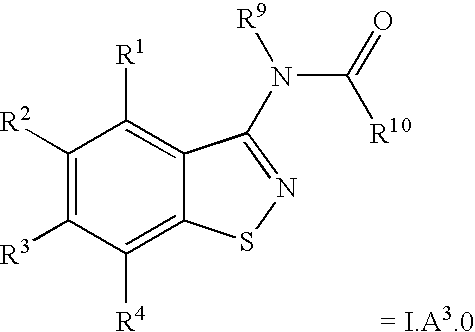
C1([R2])=C([R3])C([R4])=C2C(=C1[R1])C(N(C(=O)[R10])[R9])=NS2.[= I.A3.0]
